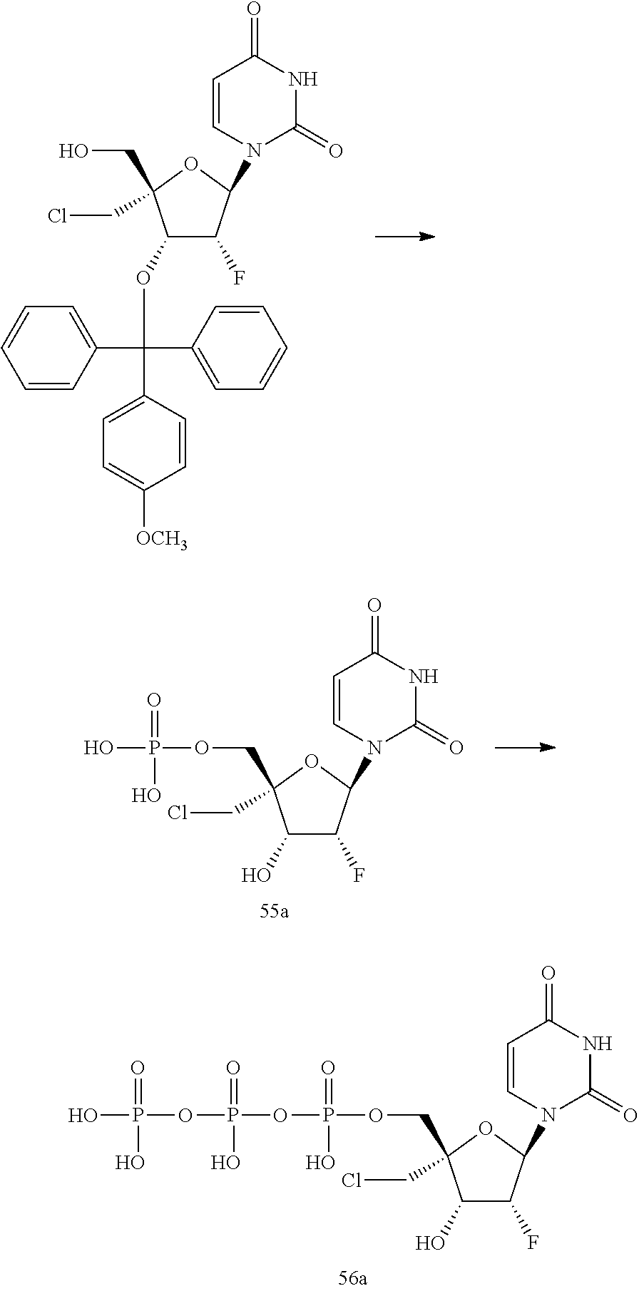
C1(O)C(F)C(N2C(=O)NC(=O)C=C2)OC1(CCl)COP(=O)(O)O.C1(O)C(F)C(N2C(=O)NC(=O)C=C2)OC1(CCl)COP(=O)(O)OP(OP(O)(=O)O)(=O)O.C1(OC(C2=CC=CC=C2)(C2=CC=CC=C2)C2=CC=C([OCH3])C=C2)C(F)C(N2C(=O)NC(=O)C=C2)OC1(CCl)CO
